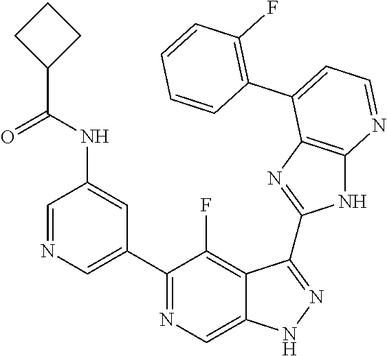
C1=NC=C(C2=NC=C3C(=C2F)C(C2=NC4=C(N2)N=CC=C4C2=C(F)C=CC=C2)=NN3)C=C1NC(=O)C1CCC1
